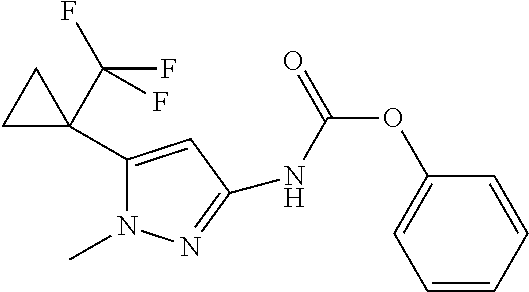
C1(C2(C(F)(F)F)CC2)=CC(NC(=O)OC2=CC=CC=C2)=NN1C
